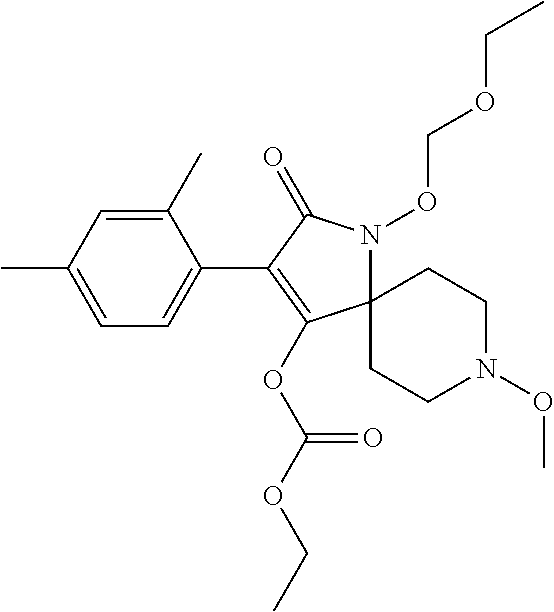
C12(N(OCOCC)C(=O)C(C3=CC=C(C)C=C3C)=C1OC(OCC)=O)CCN(OC)CC2
